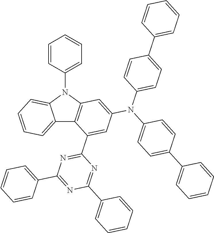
C12=CC=CC=C1N(C1=CC=CC=C1)C1=C2C(C2=NC(C3=CC=CC=C3)=NC(C3=CC=CC=C3)=N2)=CC(N(C2=CC=C(C3=CC=CC=C3)C=C2)C2=CC=C(C3=CC=CC=C3)C=C2)=C1
